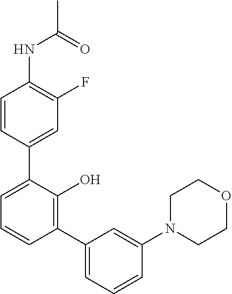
C1=CC(C2=CC=CC(C3=CC=CC(N4CCOCC4)=C3)=C2O)=CC(F)=C1NC(C)=O
